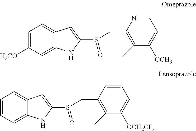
C1=C([H3CO])C=C2C(=C1)C=C(S(CC1=C(C)C([OCH3])=C(C)C=N1)=O)N2.C1=CC=C2C(=C1)C=C(S(CC1=C(C)C([OCH2CF3])=CC=C1)=O)N2
